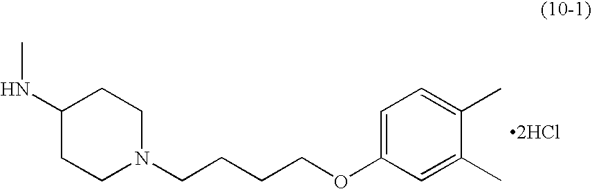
C1(NC)CCN(CCCCOC2=CC=C(C)C(C)=C2)CC1.[2HCl]
